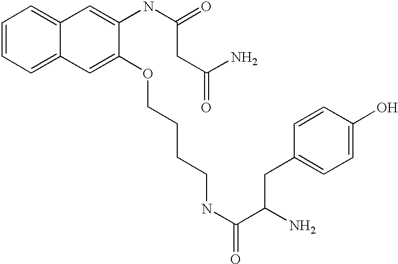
C1=CC=C2C(=C1)C=C(NC(=O)CC(N)=O)C(OCCCCNC(=O)C(CC1=CC=C(O)C=C1)N)=C2
